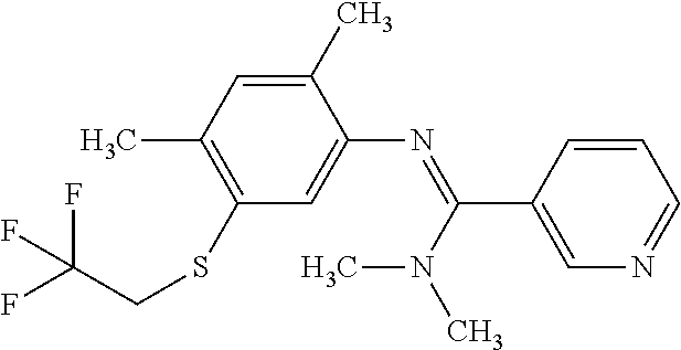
C1(C)=CC(C)=C(SCC(F)(F)F)C=C1N=C(C1=CN=CC=C1)N(C)C
